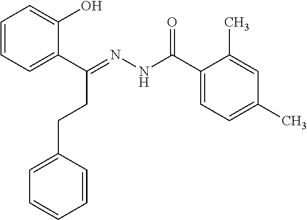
C1=CC=C(C(=NNC(C2=CC=C(C)C=C2C)=O)CCC2=CC=CC=C2)C(O)=C1
